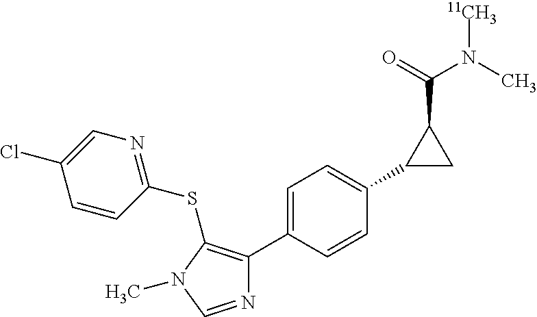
C1=C(C2=C(SC3=NC=C(Cl)C=C3)N(C)C=N2)C=CC(C2CC2C(=O)N(C)[11CH3])=C1
